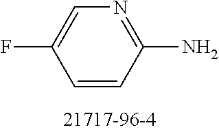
C1=CC(N)=NC=C1F
